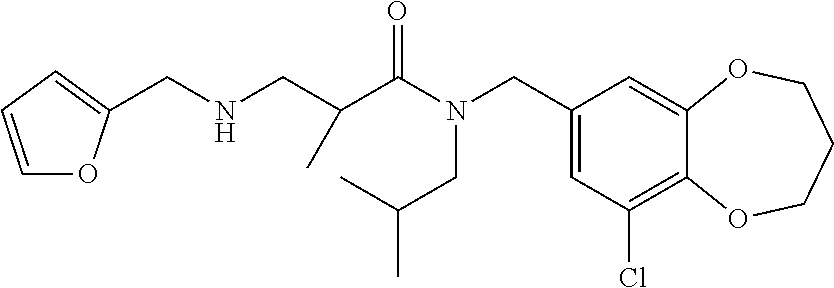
C1(CN(C(=O)C(CNCC2=CC=CO2)C)CC(C)C)=CC(Cl)=C2C(=C1)OCCCO2
